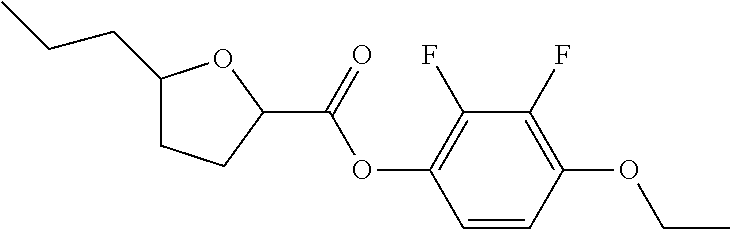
C1(CCC)CCC(C(OC2=C(F)C(F)=C(OCC)C=C2)=O)O1
